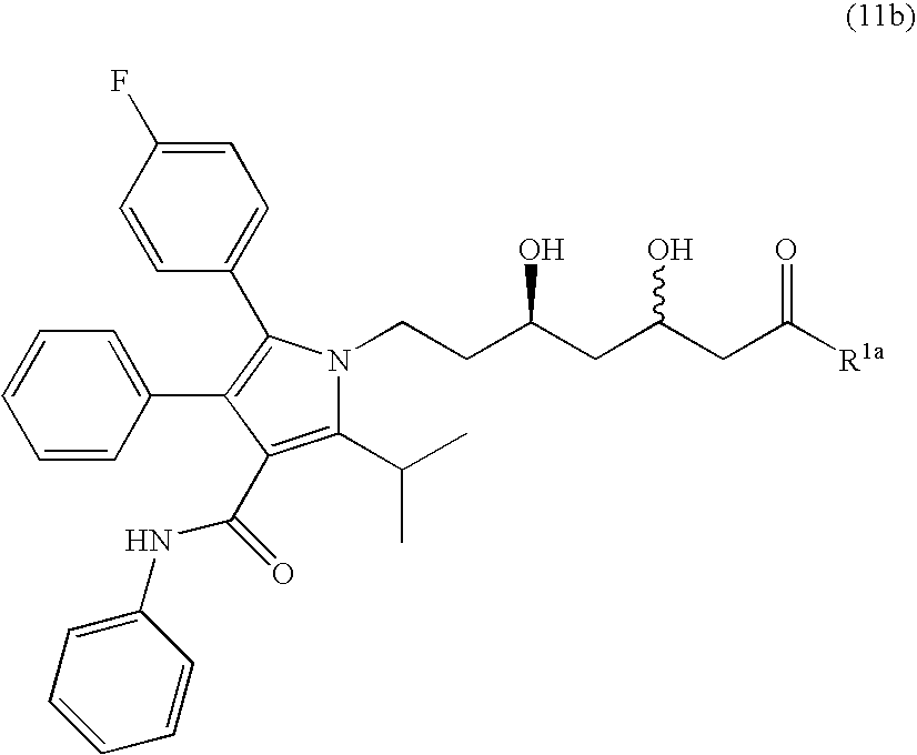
OC(CC(O)CC([R1a])=O)CCN1C(C(C)C)=C(C(NC2=CC=CC=C2)=O)C(C2=CC=CC=C2)=C1C1=CC=C(F)C=C1
